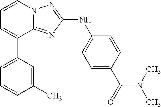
C1=C(C2=CC=CN3C2=NC(NC2=CC=C(C(=O)N(C)C)C=C2)=N3)C=C(C)C=C1
